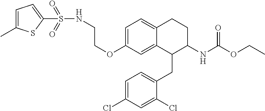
C1=C(OCCNS(=O)(=O)C2=CC=C(C)S2)C=C2C(=C1)CCC(NC(OCC)=O)C2CC1=CC=C(Cl)C=C1Cl
